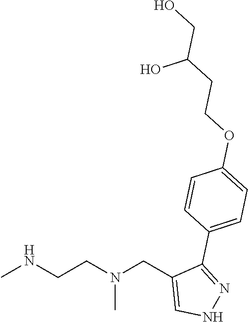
CNCCN(CC1=CNN=C1C1=CC=C(OCCC(CO)O)C=C1)C
